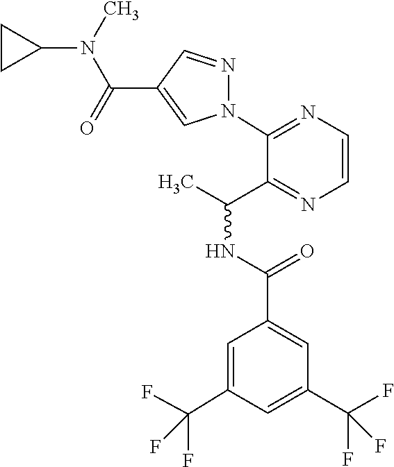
C1=C(C(F)(F)F)C=C(C(=O)NC(C)C2=NC=CN=C2N2N=CC(C(=O)N(C)C3CC3)=C2)C=C1C(F)(F)F
